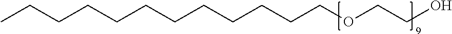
CCCCCCCCCCCCOCCO
